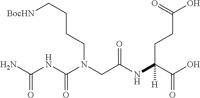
C(CCCN(CC(NC(C(O)=O)(CCC(O)=O)[H])=O)C(NC(N)=O)=O)[BocHN]
